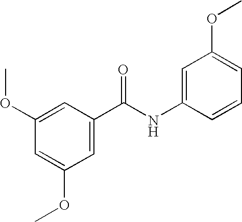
C1(OC)=CC(C(NC2=CC(OC)=CC=C2)=O)=CC(OC)=C1
